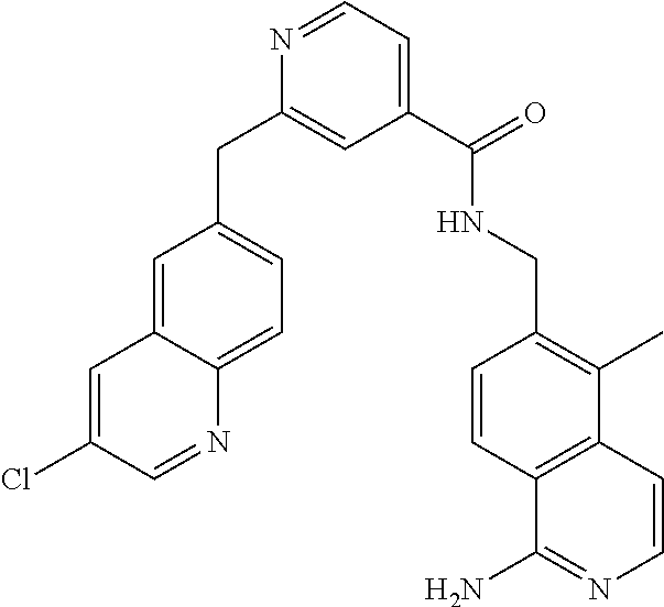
C1=C2C(=CC=C1CC1=CC(C(NCC3=C(C)C4=C(C=C3)C(N)=NC=C4)=O)=CC=N1)N=CC(Cl)=C2
